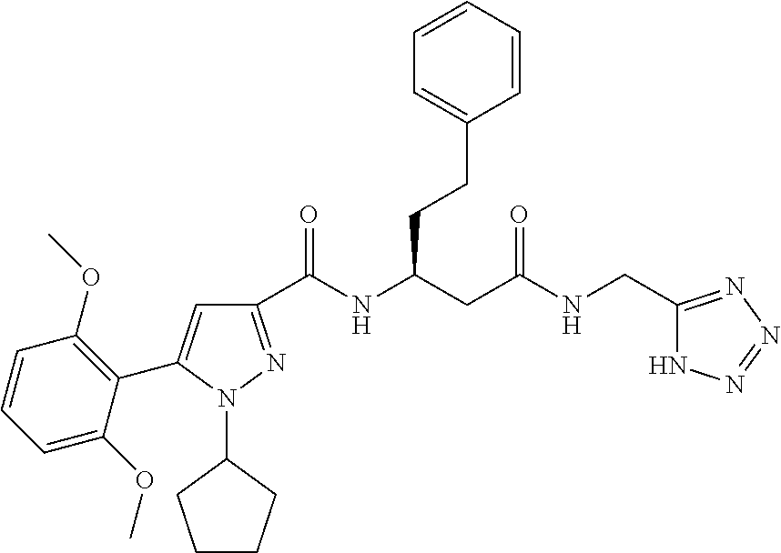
C1(C(NC(CC(NCC2=NN=NN2)=O)CCC2=CC=CC=C2)=O)=NN(C2CCCC2)C(C2=C(OC)C=CC=C2OC)=C1
